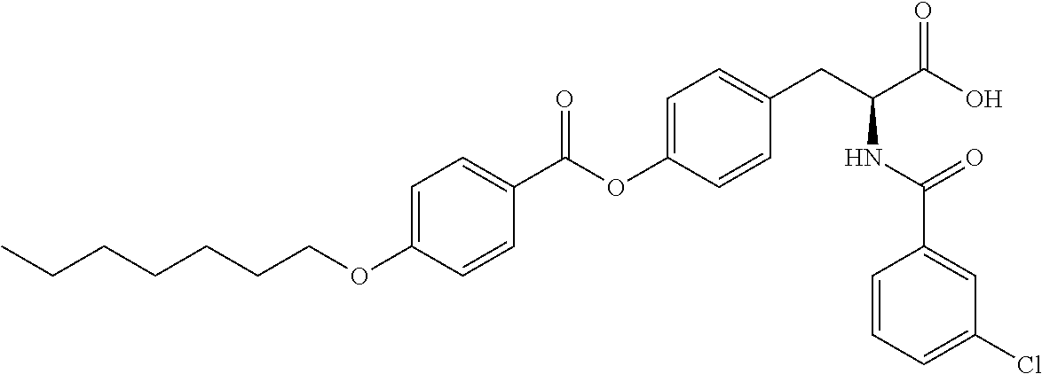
C1=C(OCCCCCCC)C=CC(C(OC2=CC=C(CC(C(O)=O)NC(C3=CC(Cl)=CC=C3)=O)C=C2)=O)=C1
